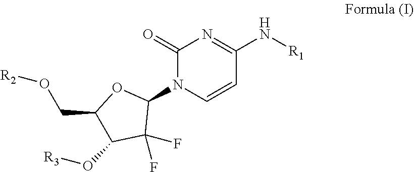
C1(N2C=CC(N[R1])=NC2=O)OC(CO[R2])C(O[R3])C1(F)F
